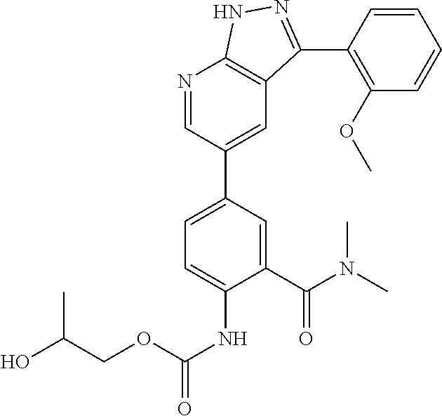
N1=CC(C2=CC=C(NC(OCC(C)O)=O)C(C(=O)N(C)C)=C2)=CC2=C1NN=C2C1=C(OC)C=CC=C1
